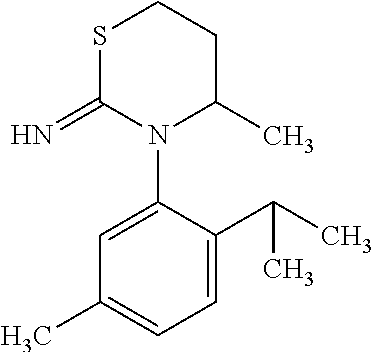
S1C(=N)N(C2=CC(C)=CC=C2C(C)C)C(C)CC1
